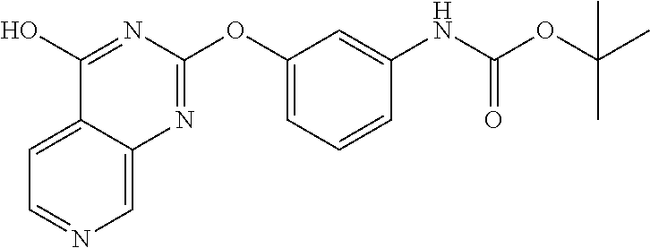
C1=C2C(=CN=C1)N=C(OC1=CC=CC(NC(OC(C)(C)C)=O)=C1)N=C2O
